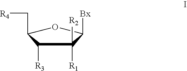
C1([R3])C(C[R4])OC([Bx])C1([R2])[R1]
